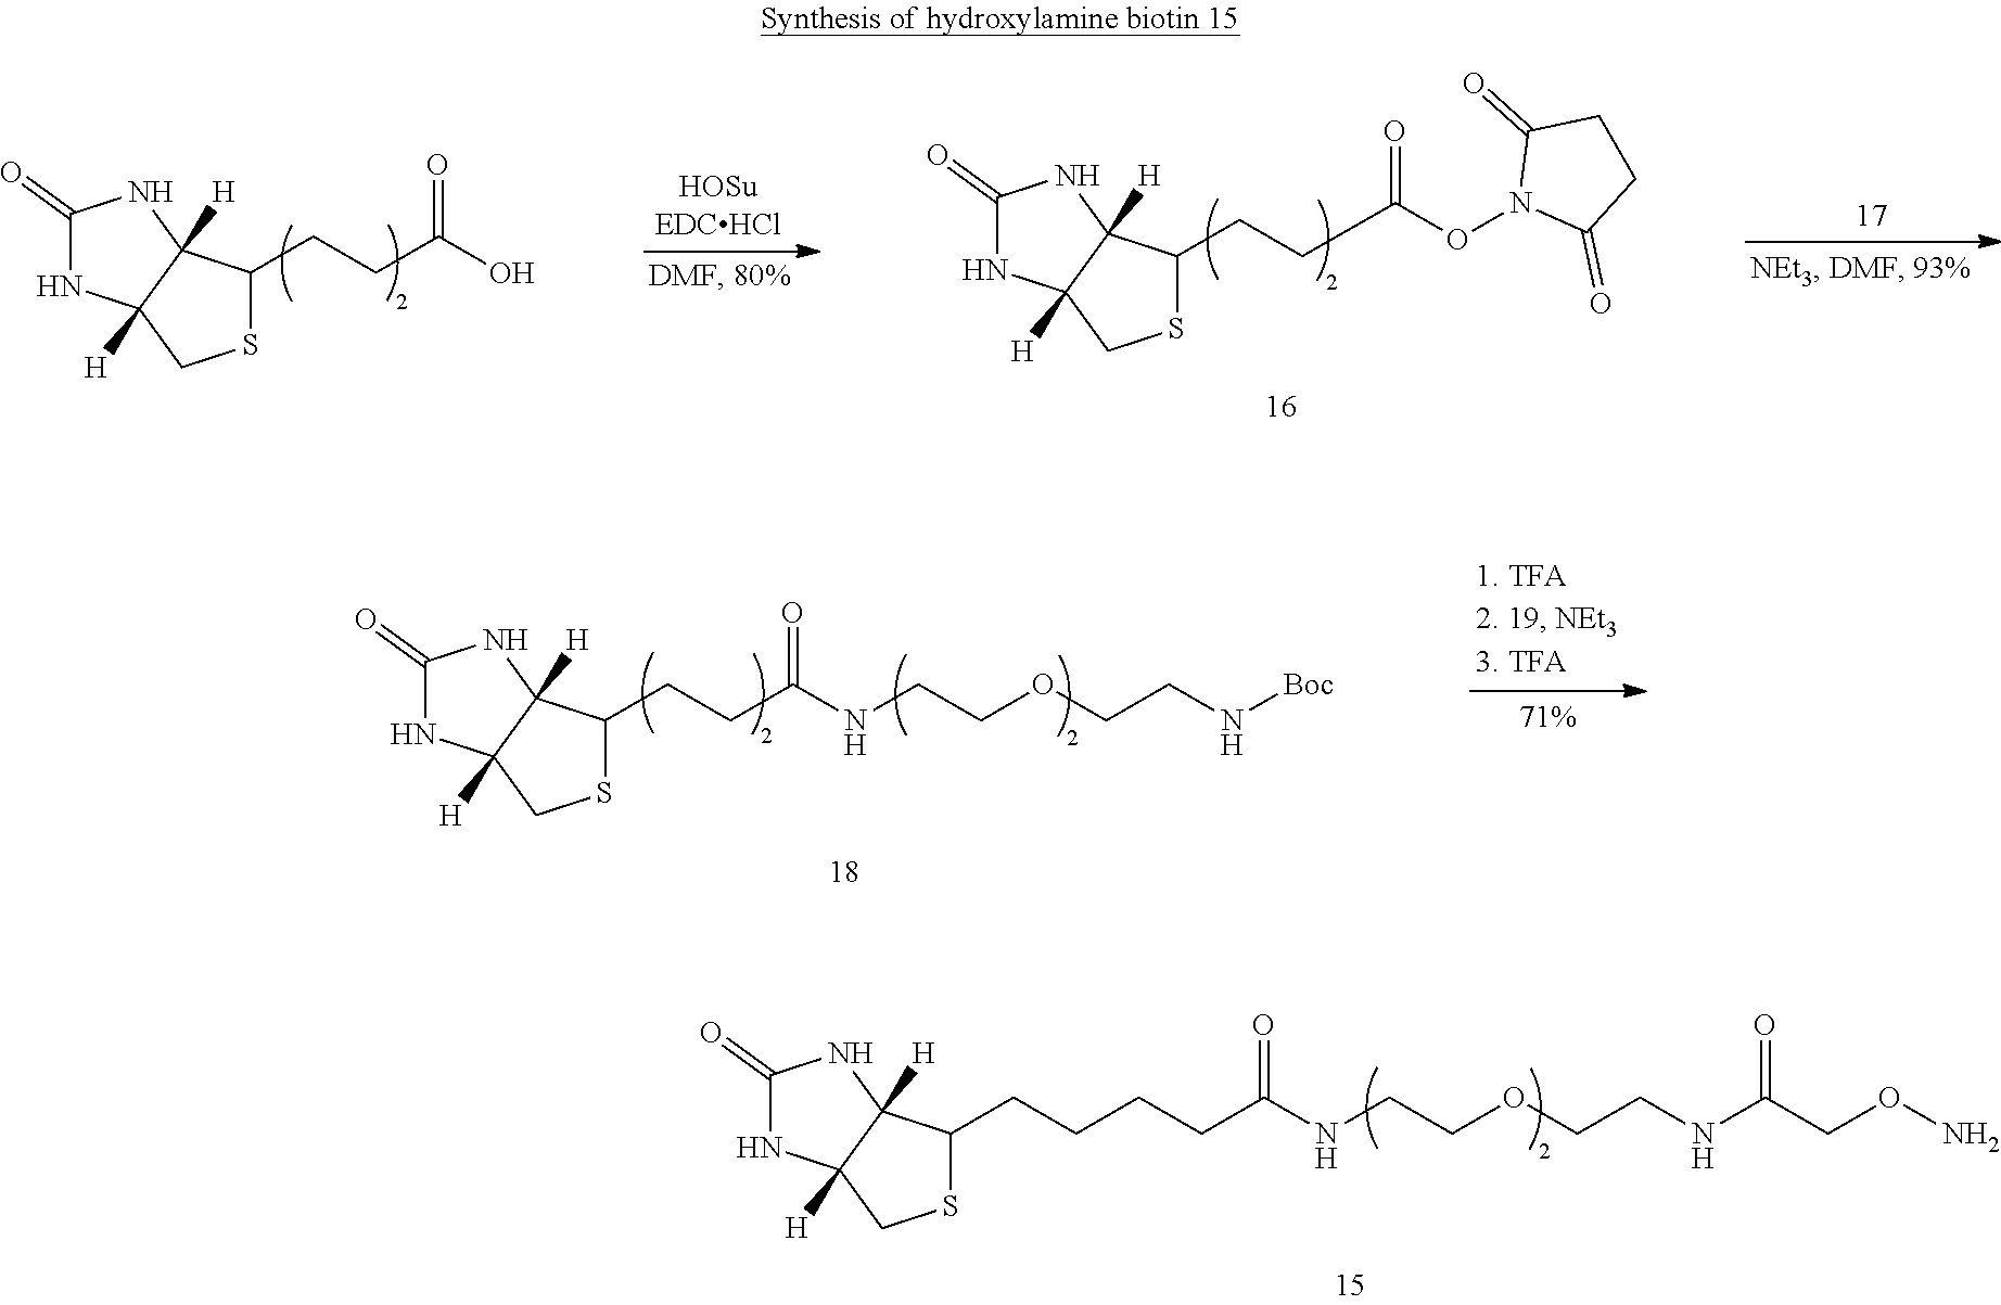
C(CCCC(NCCOCCNC(CON)=O)=O)C1SCC2([H])C1([H])NC(=O)N2.C(CC(NCCOCCN[Boc])=O)C1SCC2([H])C1([H])NC(=O)N2.C(CC(O)=O)C1SCC2([H])C1([H])NC(=O)N2.C(CC(ON1C(=O)CCC1=O)=O)C1SCC2([H])C1([H])NC(=O)N2
